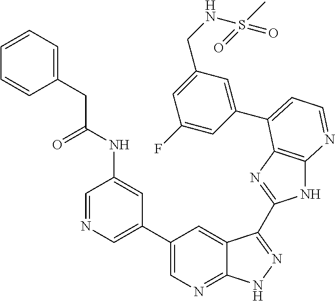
C1=NC=C(C2=CN=C3C(=C2)C(C2=NC4=C(N2)N=CC=C4C2=CC(CNS(C)(=O)=O)=CC(F)=C2)=NN3)C=C1NC(CC1=CC=CC=C1)=O
